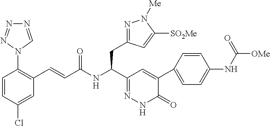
C1=CC(Cl)=CC(C=CC(NC(C2=NNC(=O)C(C3=CC=C(NC([OMe])=O)C=C3)=C2)CC2=NN([Me])C([SO2Me])=C2)=O)=C1N1N=NN=C1
